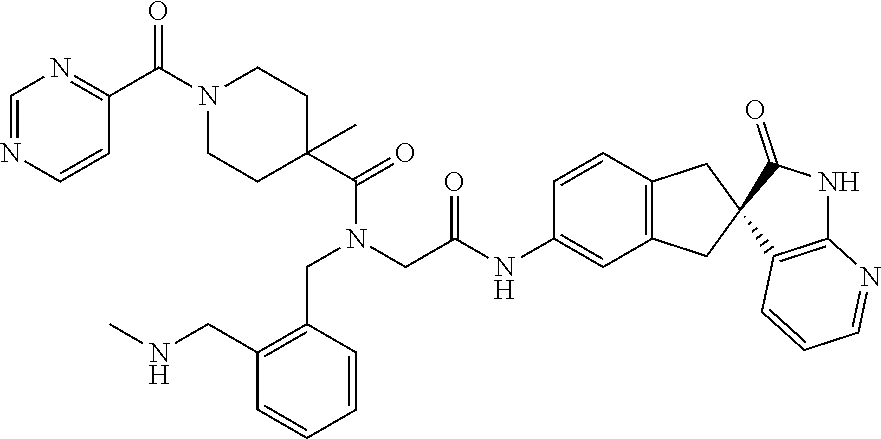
C1=CN=CN=C1C(N1CCC(C(N(CC2=C(CNC)C=CC=C2)CC(NC2=CC3=C(C=C2)CC2(C3)C3=C(NC2=O)N=CC=C3)=O)=O)(C)CC1)=O
